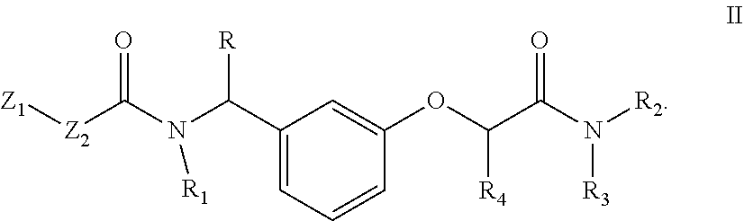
C1(C(N(C([Z2][Z1])=O)[R1])[R])=CC=CC(OC(C(N([R2])[R3])=O)[R4])=C1
